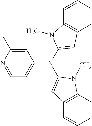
N1=CC=C(N(C2=CC3=C(C=CC=C3)N2C)C2=CC3=C(C=CC=C3)N2C)C=C1C
